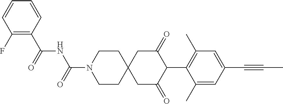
C1CN(C(=O)NC(C2=C(F)C=CC=C2)=O)CCC12CC(=O)C(C1=C(C)C=C(C#CC)C=C1C)C(=O)C2
